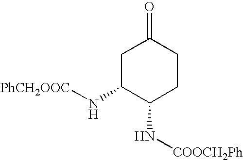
N(C1CCC(=O)CC1N[PhCH2OOC])[COOCH2Ph]
